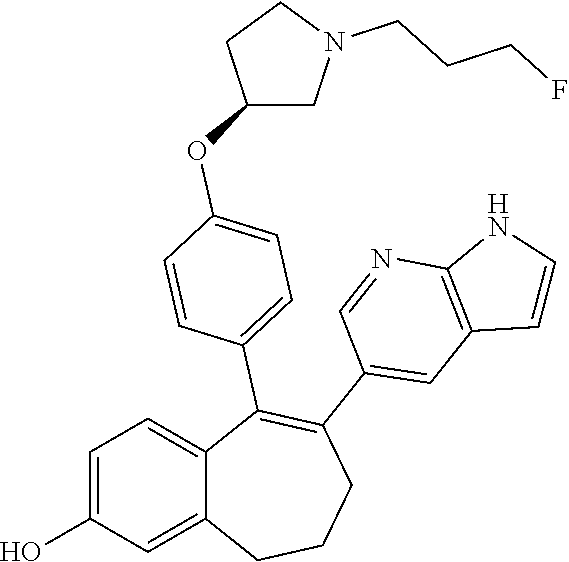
C1=C(O)C=C2C(=C1)C(C1=CC=C(OC3CN(CCCF)CC3)C=C1)=C(C1=CC3=C(N=C1)NC=C3)CCC2
